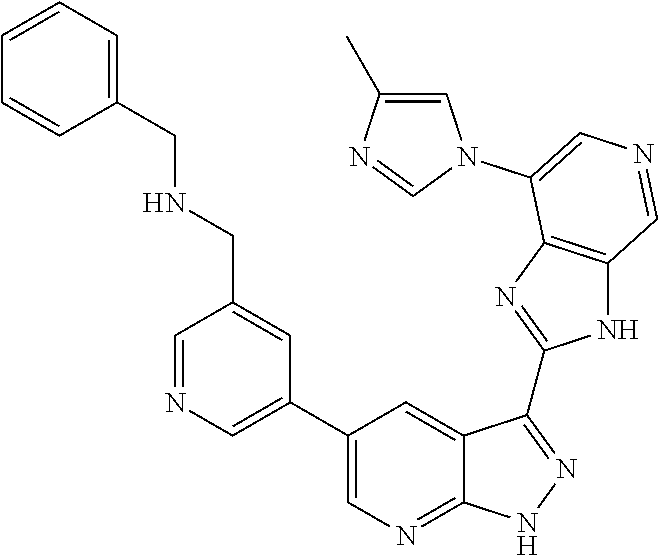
C1=NC=C(C2=CN=C3C(=C2)C(C2=NC4=C(N2)C=NC=C4N2C=C(C)N=C2)=NN3)C=C1CNCC1=CC=CC=C1
